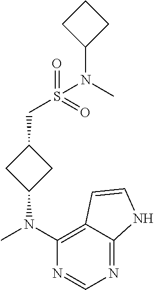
CN(C1=C2C(=NC=N1)NC=C2)C1CC(CS(N(C2CCC2)C)(=O)=O)C1
